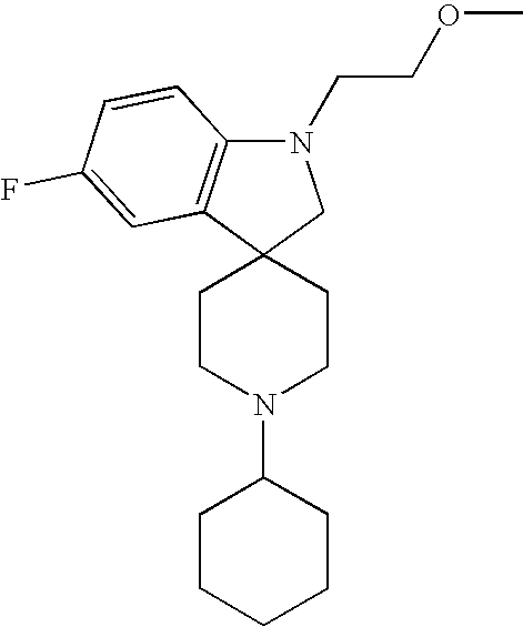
C1CN(C2CCCCC2)CCC12CN(CCOC)C1=C2C=C(F)C=C1
